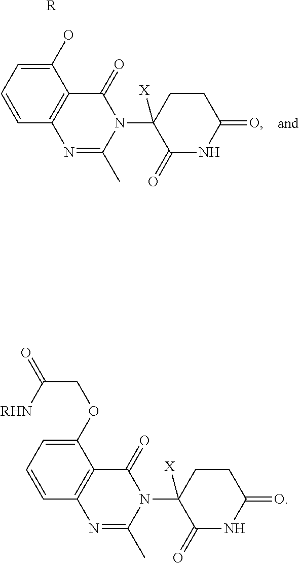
C1([X])(N2C(=O)C3=C(N=C2C)C=CC=C3O)C(=O)NC(=O)CC1.[R].C1([X])(N2C(=O)C3=C(N=C2C)C=CC=C3OCC(=O)[RHN])C(=O)NC(=O)CC1
